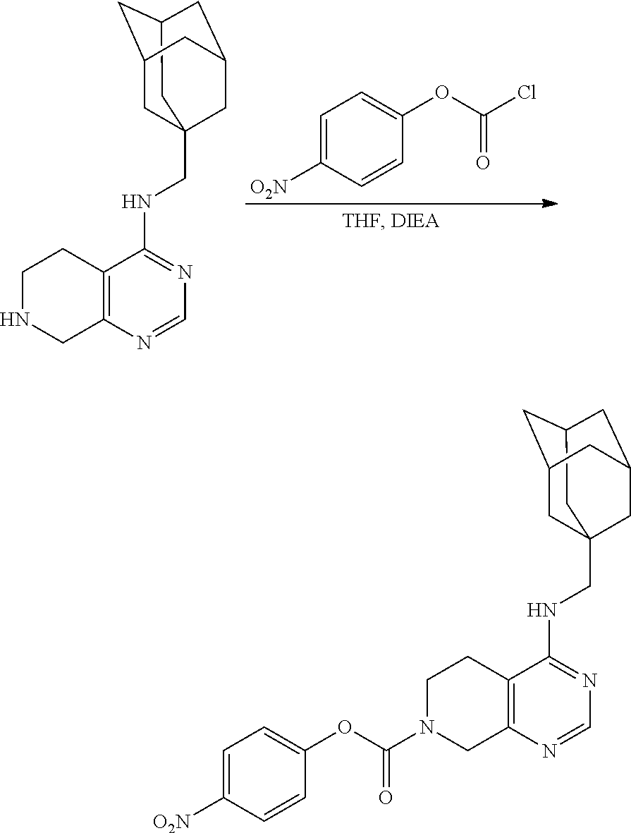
C1=C([O2N])C=CC(OC(Cl)=O)=C1.C12CC3(CNC4=NC=NC5=C4CCNC5)CC(C1)CC(C3)C2.C12CC3(CNC4=NC=NC5=C4CCN(C(OC4=CC=C([O2N])C=C4)=O)C5)CC(C1)CC(C3)C2
